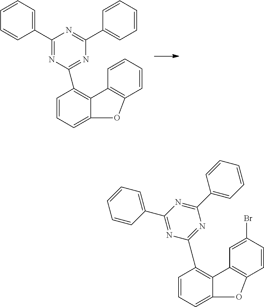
C1=CC=C(C2=NC(C3=C4C(=CC=C3)OC3=C4C=CC=C3)=NC(C3=CC=CC=C3)=N2)C=C1.C1=CC=C2C(=C1C1=NC(C3=CC=CC=C3)=NC(C3=CC=CC=C3)=N1)C1=C(C=CC(Br)=C1)O2
